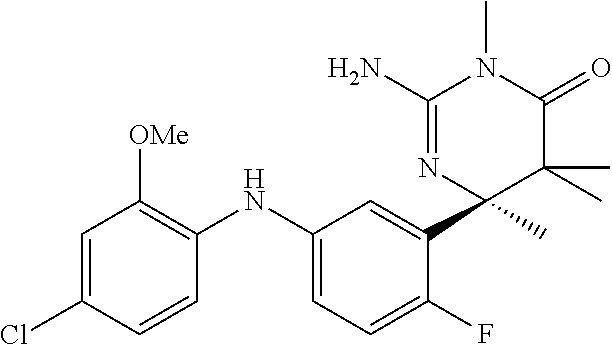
C1(NC2=CC=C(F)C(C3(C)C(C)(C)C(=O)N(C)C(N)=N3)=C2)=C([OMe])C=C(Cl)C=C1
